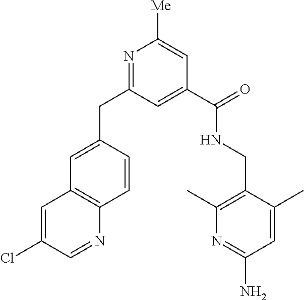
N1=C(CC2=CC3=C(C=C2)N=CC(Cl)=C3)C=C(C(NCC2=C(C)N=C(N)C=C2C)=O)C=C1[Me]
